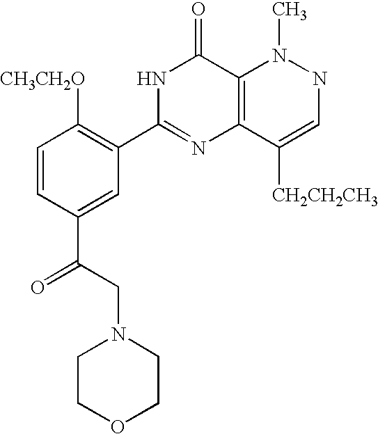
C1=CC(C(CN2CCOCC2)=O)=CC(C2=NC3=C(C(=O)N2)N(C)NC=C3[CH2CH2CH3])=C1[CH3CH2O]
